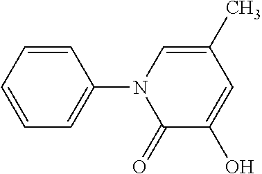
C1=CC=CC=C1N1C(=O)C(O)=CC(C)=C1
